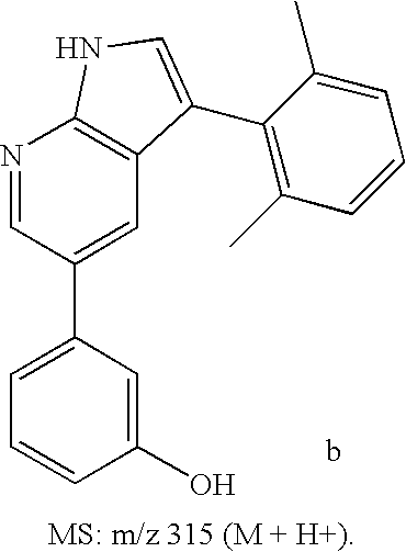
C1=C(C2=CC3=C(N=C2)NC=C3C2=C(C)C=CC=C2C)C=C(O)C=C1
